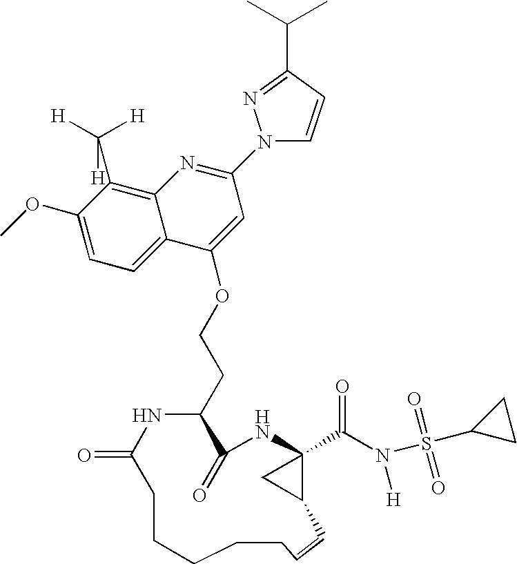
C1(OC)=CC=C2C(=C1C([H])([H])[H])N=C(N1C=CC(C(C)C)=N1)C=C2OCCC1C(=O)NC2(C(N(S(C3CC3)(=O)=O)[H])=O)C(C2)C=CCCCCCC(=O)N1
